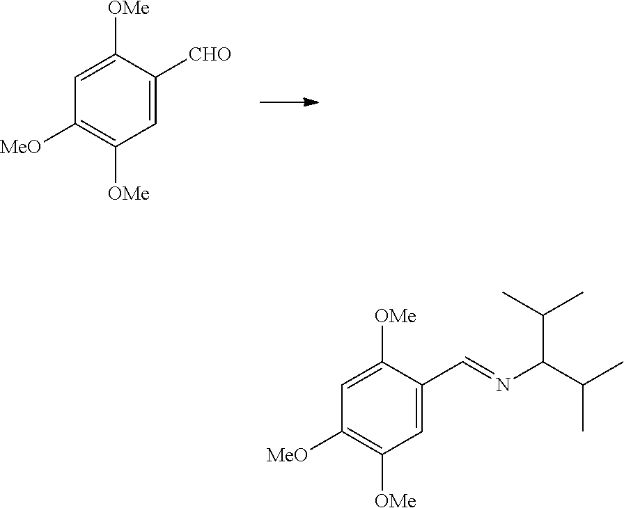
C1=C([OMe])C([CHO])=CC([OMe])=C1[MeO].C1=C([OMe])C(C=NC(C(C)C)C(C)C)=CC([OMe])=C1[MeO]
